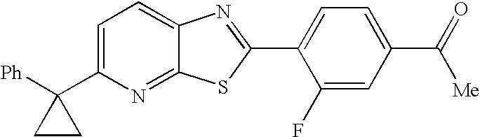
[Ph]C1(C2=CC=C3C(=N2)SC(C2=CC=C(C(=O)[Me])C=C2F)=N3)CC1
